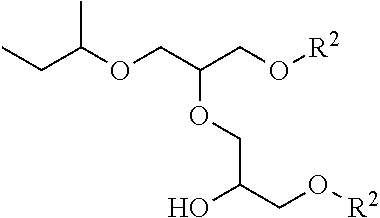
[R2]OCC(COC(CC)C)OCC(CO[R2])O
